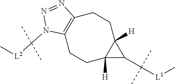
C12([H])C(C([L1]C)(C)C)C1([H])CCC1=C(CC2)N(C([L2]C)(C)C)N=N1
